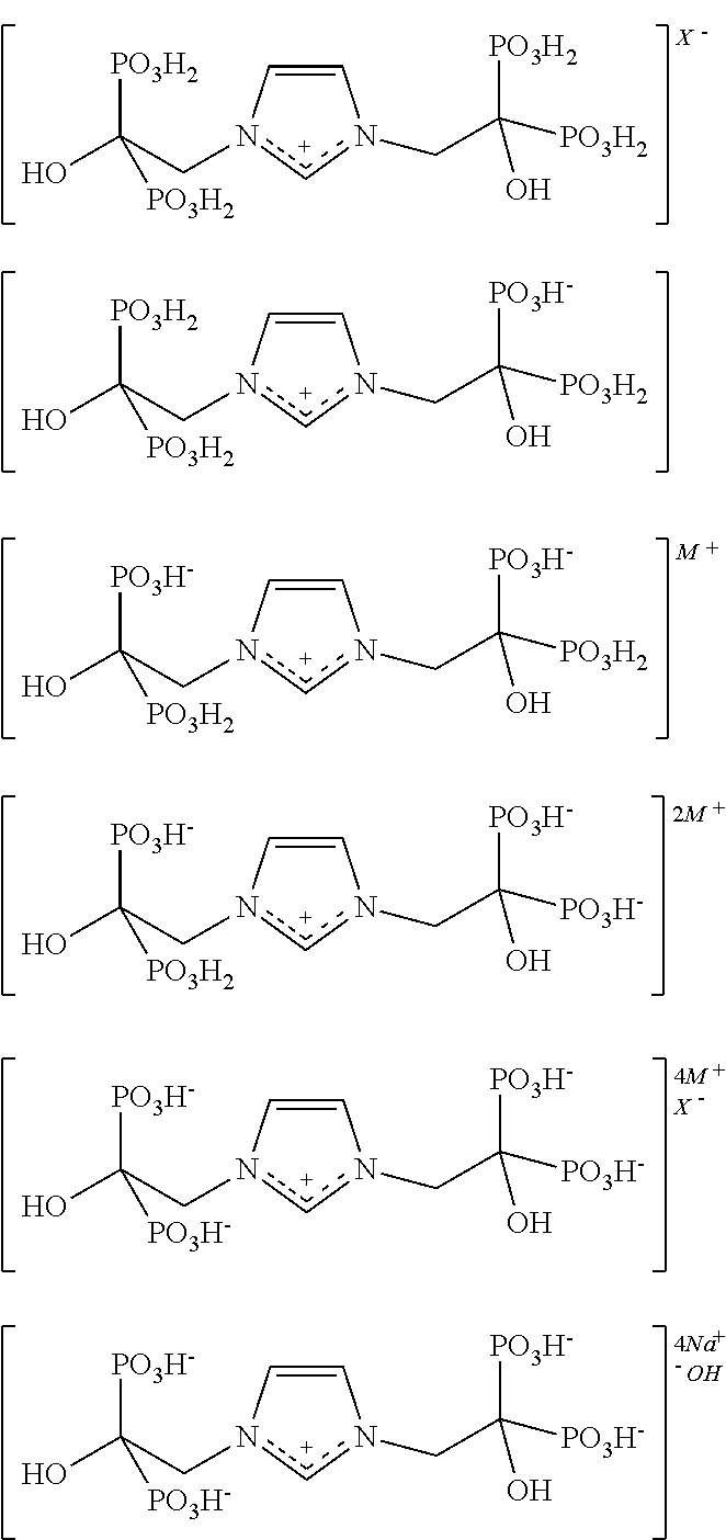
C1=Cn(CC(O)([PO3H2])[PO3H2])cn1CC([PO3H-])([PO3H2])O.C1=Cn(CC(O)([PO3H-])[PO3H2])cn1CC([PO3H-])([PO3H2])O.C1=Cn(CC(O)([PO3H2])[PO3H2])cn1CC([PO3H2])([PO3H2])O.C1=Cn(CC(O)([PO3H-])[PO3H2])cn1CC([PO3H-])([PO3H-])O.C1=Cn(CC(O)([PO3H-])[PO3H-])cn1CC([PO3H-])([PO3H-])O.[X].C1=Cn(CC(O)([PO3H-])[PO3H-])cn1CC([PO3H-])([PO3H-])O.O
